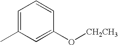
C1=C(C)C=C(O[CH2CH3])C=C1
